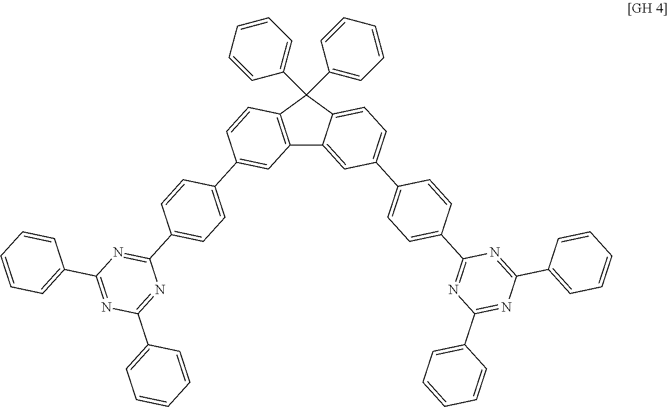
C12=C(C(C3=CC=CC=C3)(C3=CC=CC=C3)C3=CC=C(C4=CC=C(C5=NC(C6=CC=CC=C6)=NC(C6=CC=CC=C6)=N5)C=C4)C=C13)C=CC(C1=CC=C(C3=NC(C4=CC=CC=C4)=NC(C4=CC=CC=C4)=N3)C=C1)=C2
